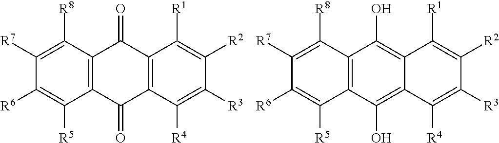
C1([R7])=C([R8])C2=C(C([R5])=C1[R6])C(=O)C1=C(C2=O)C([R1])=C([R2])C([R3])=C1[R4].C1([R7])=C([R8])C2=C(C([R5])=C1[R6])C(O)=C1C(=C2O)C([R1])=C([R2])C([R3])=C1[R4]
